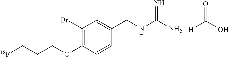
[18F]CCCOC1=C(Br)C=C(CNC(N)=N)C=C1.[H]C(O)=O
